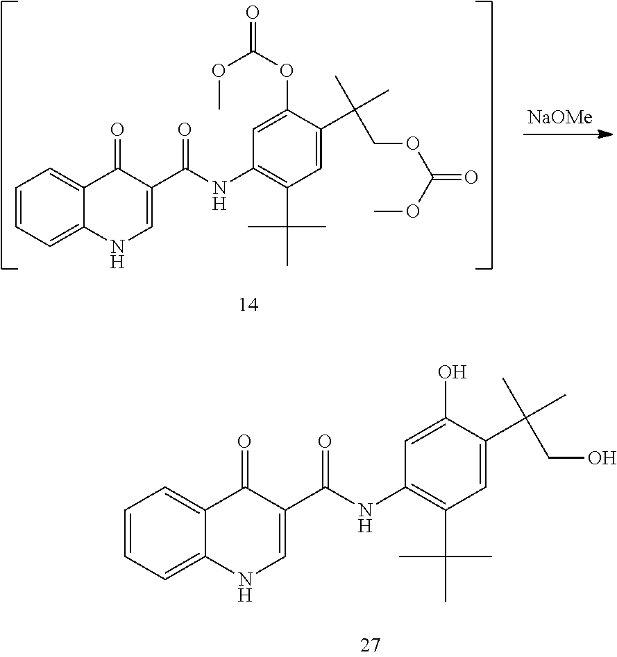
C1=CC=C2C(=C1)C(=O)C(C(NC1=C(C(C)(C)C)C=C(C(C)(C)COC(=O)OC)C(OC(=O)OC)=C1)=O)=CN2.[NaOMe].C1=CC=C2C(=C1)C(=O)C(C(NC1=C(C(C)(C)C)C=C(C(C)(C)CO)C(O)=C1)=O)=CN2
